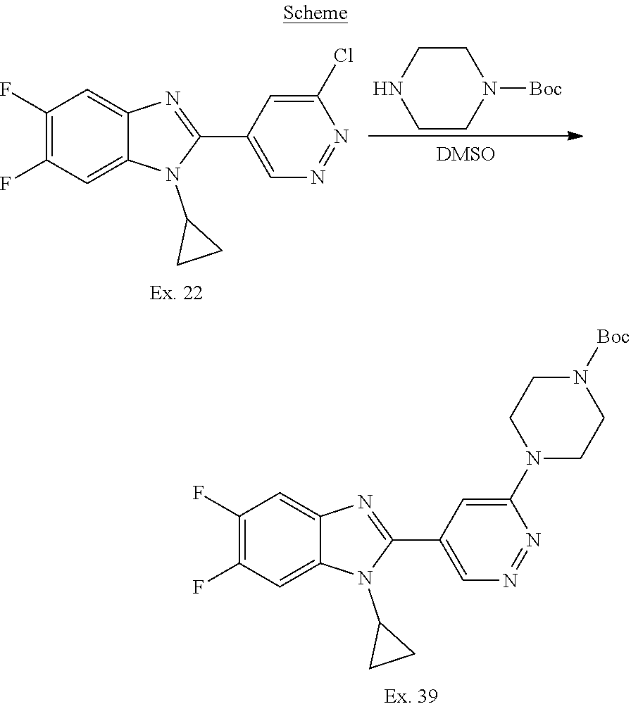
C1CN([Boc])CCN1.C1(F)=C(F)C=C2C(=C1)N=C(C1=CN=NC(Cl)=C1)N2C1CC1.C1(F)=C(F)C=C2C(=C1)N=C(C1=CN=NC(N3CCN([Boc])CC3)=C1)N2C1CC1
